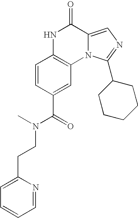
C1=CC(C(=O)N(CCC2=CC=CC=N2)C)=CC2=C1NC(=O)C1=CN=C(C3CCCCC3)N21
